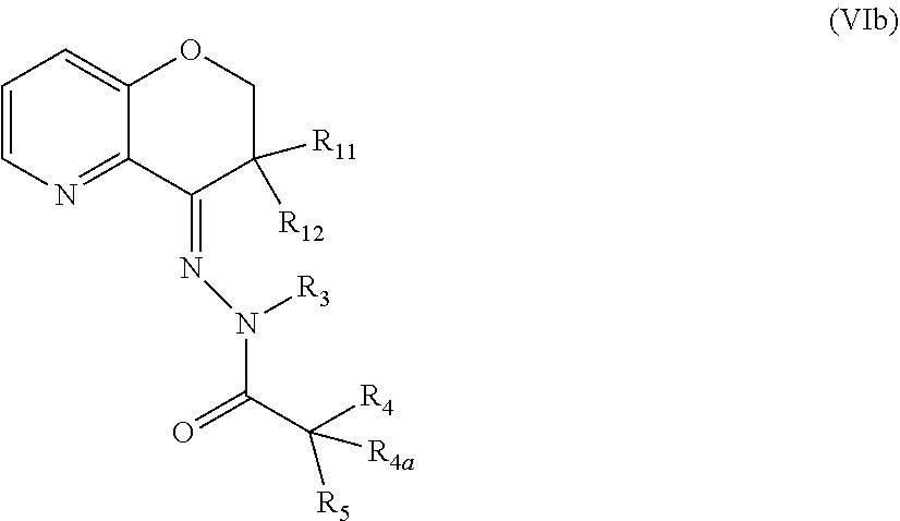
C(C([R4])([R4a])[R5])(=O)N(N=C1C2=NC=CC=C2OCC1([R11])[R12])[R3]
